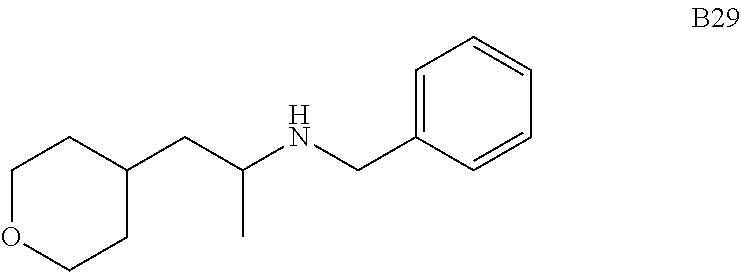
C1OCCC(CC(NCC2=CC=CC=C2)C)C1
